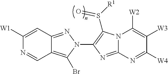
C1([W1])=CC2=NN(C3=C(S([R1])=O)N4C(=N3)N=C([W4])C([W3])=C4[W2])C(Br)=C2C=N1
